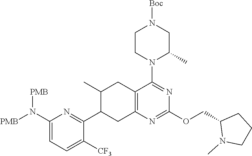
C1(N([PMB])[PMB])=CC=C([CF3])C(C2CC3=C(CC2C)C(N2C(C)CN([Boc])CC2)=NC(OCC2N(C)CCC2)=N3)=N1
